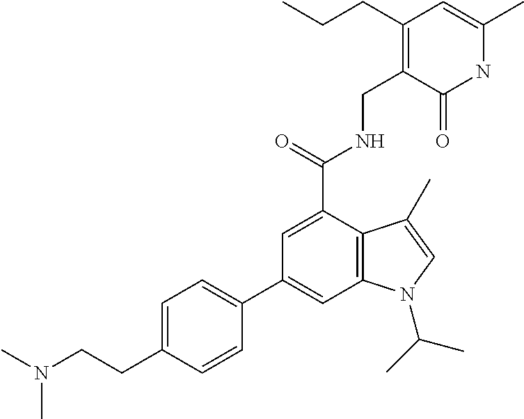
N1C(C)=CC(CCC)=C(CNC(C2=CC(C3=CC=C(CCN(C)C)C=C3)=CC3=C2C(C)=CN3C(C)C)=O)C1=O
